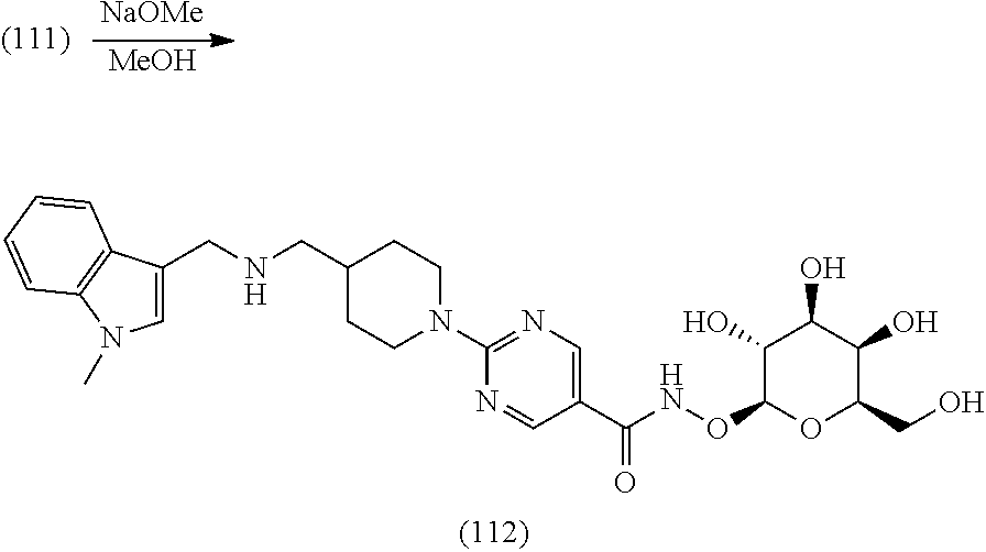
[NaOMe].[MeOH].O(C1OC(CO)C(O)C(O)C1O)NC(=O)C1=CN=C(N2CCC(CNCC3=CN(C)C4=C3C=CC=C4)CC2)N=C1
